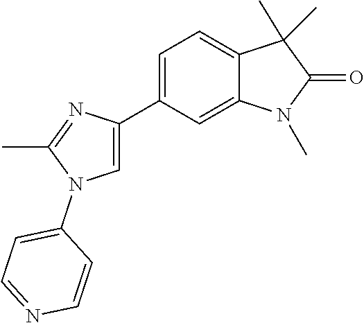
C1(C2=CN(C3=CC=NC=C3)C(C)=N2)=CC=C2C(=C1)N(C)C(=O)C2(C)C
